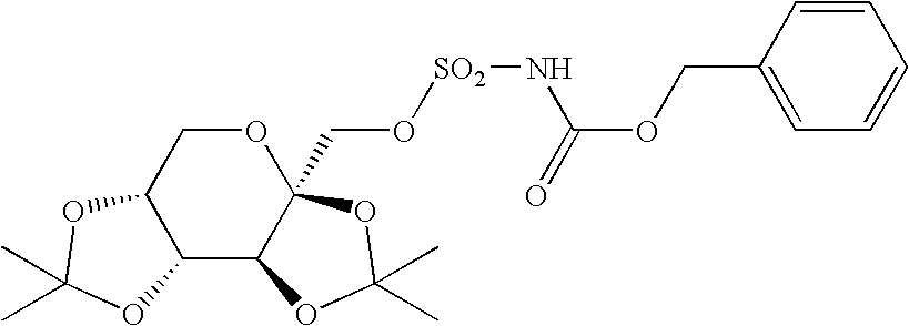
C12C3C(CO[SO2]NC(OCC4=CC=CC=C4)=O)(OCC1OC(C)(C)O2)OC(C)(C)O3
